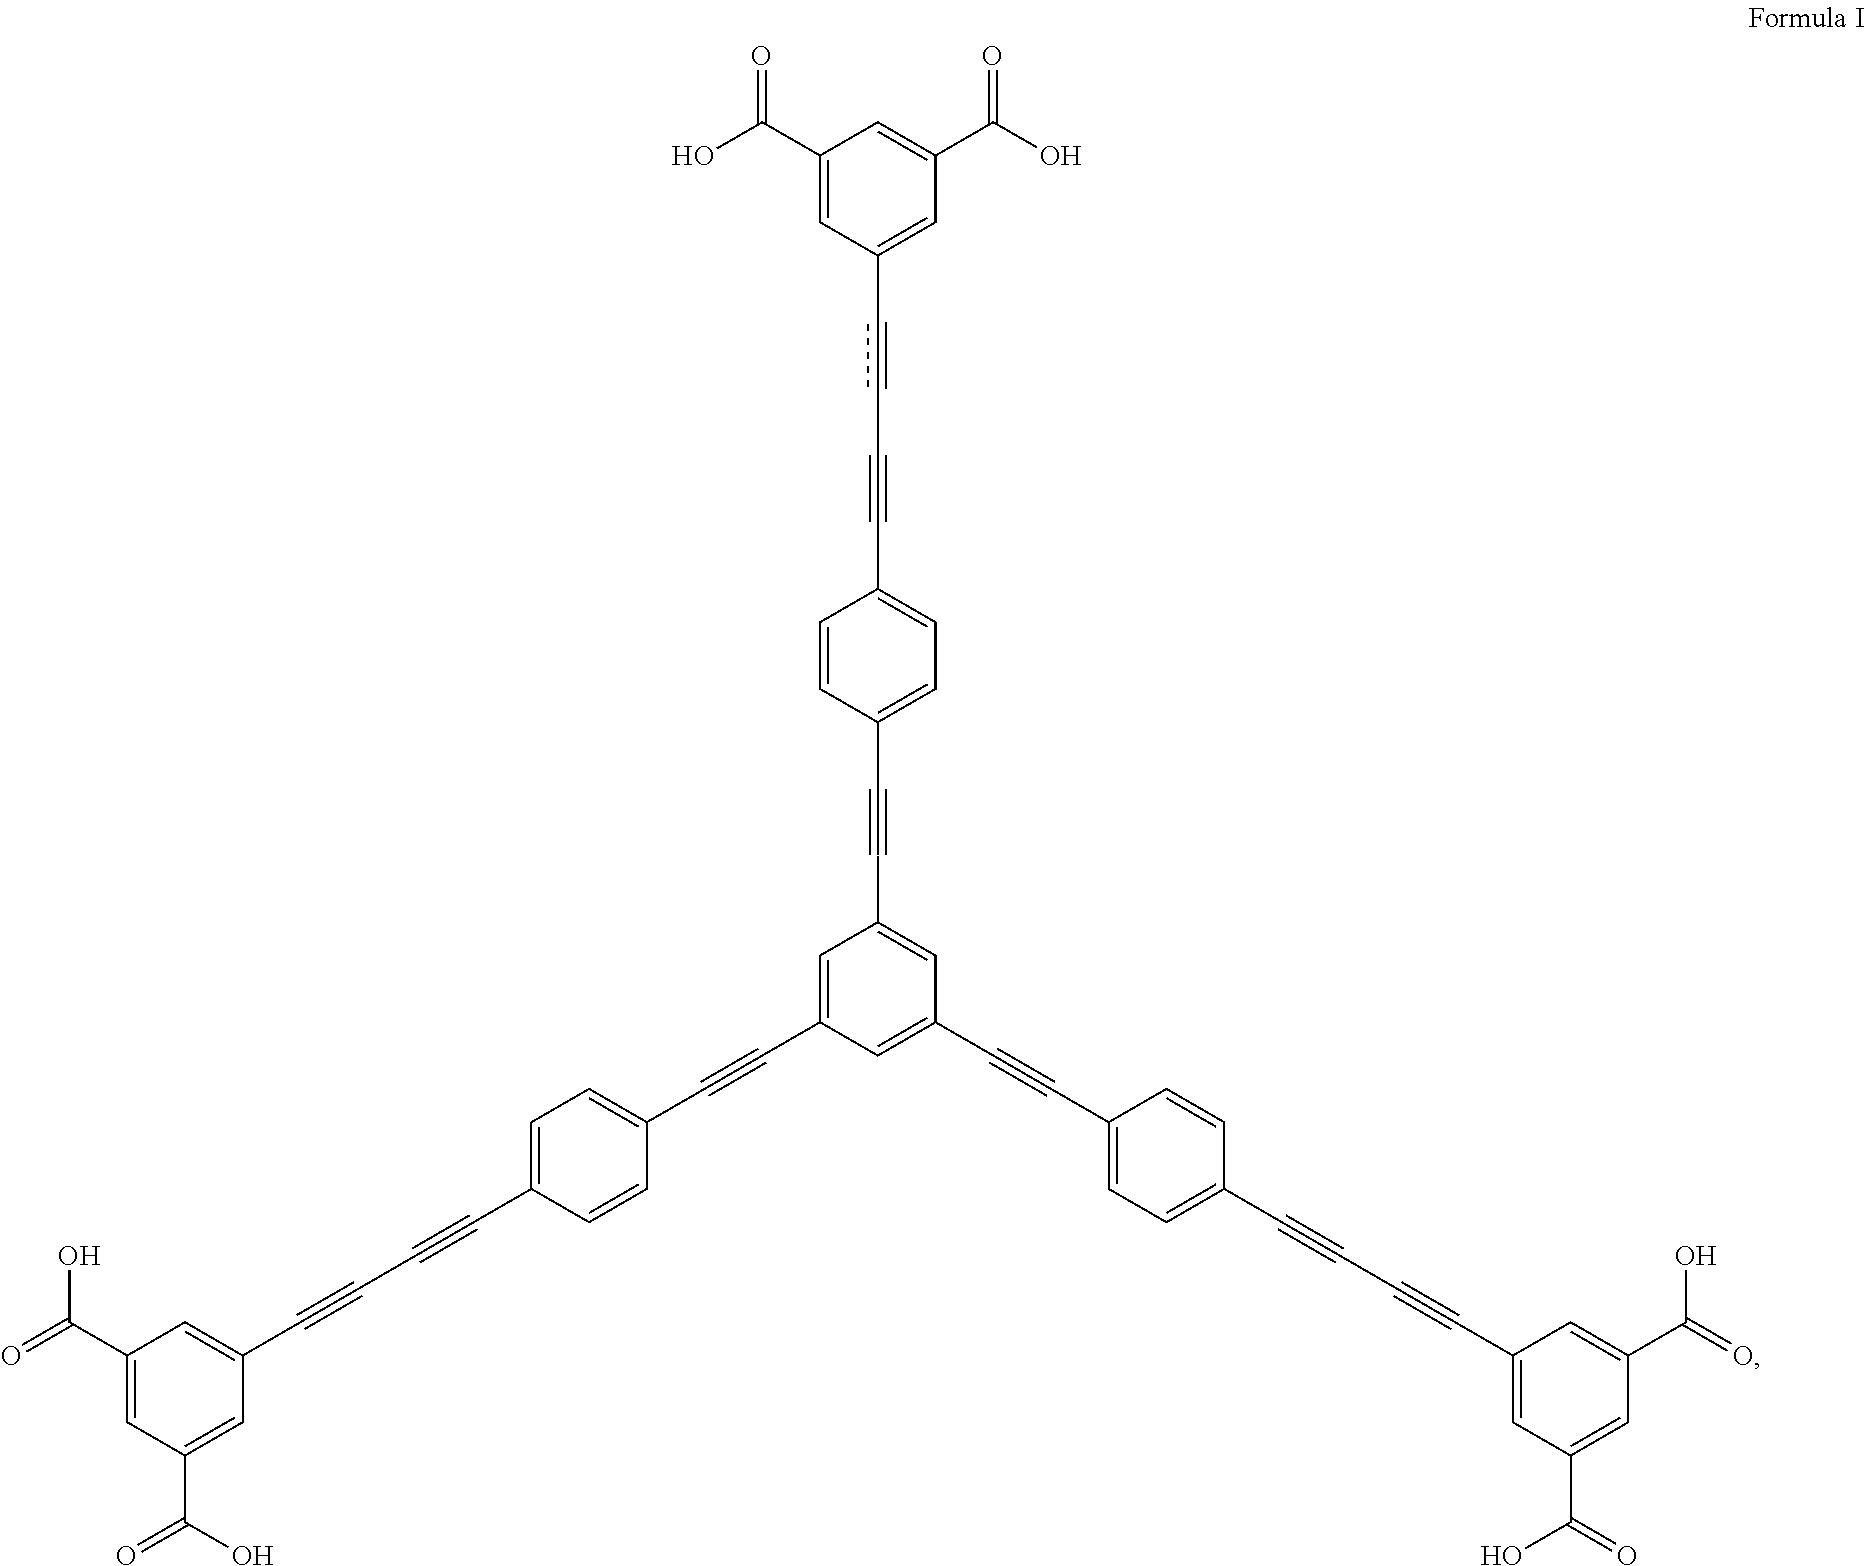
C1(C(O)=O)=CC(C=CC#CC2=CC=C(C#CC3=CC(C#CC4=CC=C(C#CC#CC5=CC(C(O)=O)=CC(C(O)=O)=C5)C=C4)=CC(C#CC4=CC=C(C#CC#CC5=CC(C(O)=O)=CC(C(O)=O)=C5)C=C4)=C3)C=C2)=CC(C(=O)O)=C1
